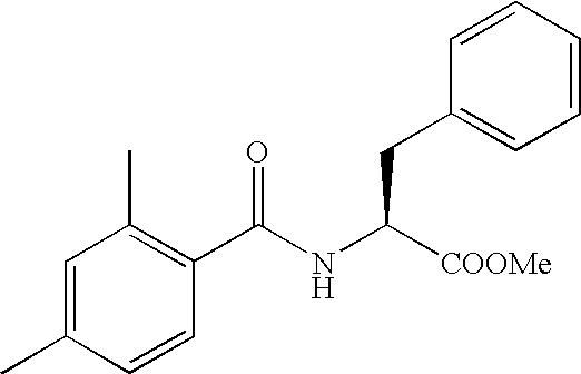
C1=C(C)C=CC(C(NC([COOMe])CC2=CC=CC=C2)=O)=C1C
